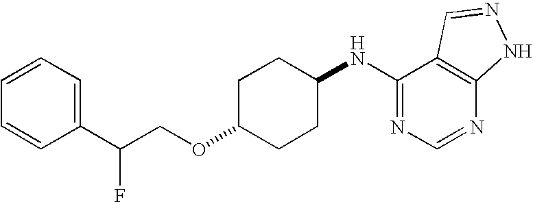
C1(C(COC2CCC(NC3=NC=NC4=C3C=NN4)CC2)F)=CC=CC=C1
